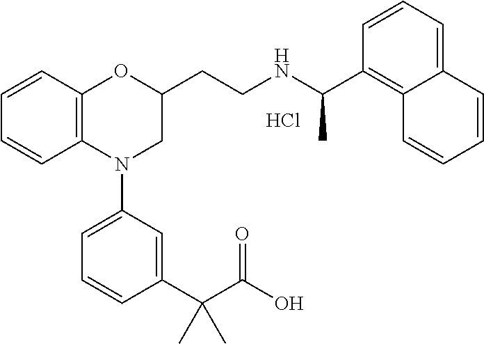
Cl.C1=CC2=C(C=C1)N(C1=CC=CC(C(C(O)=O)(C)C)=C1)CC(CCNC(C1=C3C(=CC=C1)C=CC=C3)C)O2
